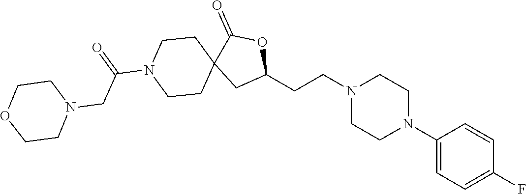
C1(N2CCN(CCC3OC(=O)C4(C3)CCN(C(CN3CCOCC3)=O)CC4)CC2)=CC=C(F)C=C1
